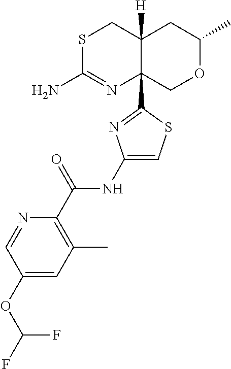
S1C(N)=NC2(C3=NC(NC(C4=C(C)C=C(OC(F)F)C=N4)=O)=CS3)C([H])(C1)CC(C)OC2
